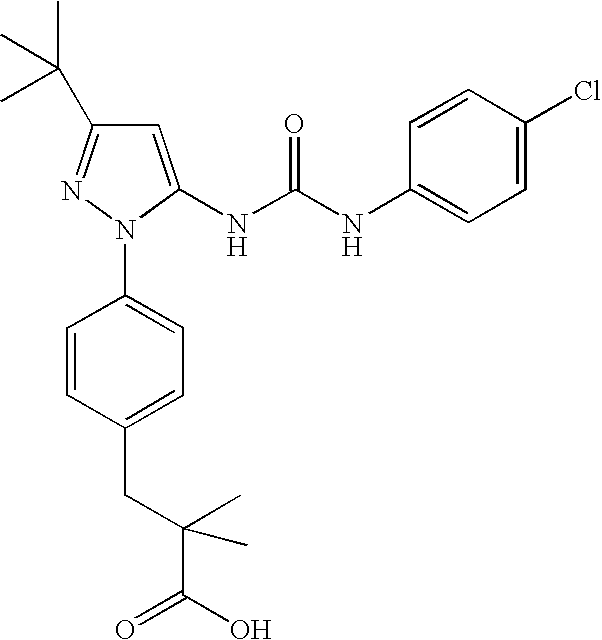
C1=CC(N2N=C(C(C)(C)C)C=C2NC(NC2=CC=C(Cl)C=C2)=O)=CC=C1CC(C(O)=O)(C)C
